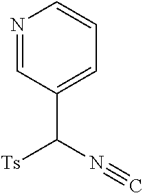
N1=CC(C(N#C)[Ts])=CC=C1
